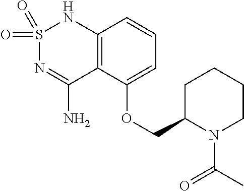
C12=C(C(OCC3N(C(C)=O)CCCC3)=CC=C1)C(N)=NS(=O)(=O)N2
